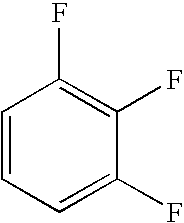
C1=CC=C(F)C(F)=C1F
